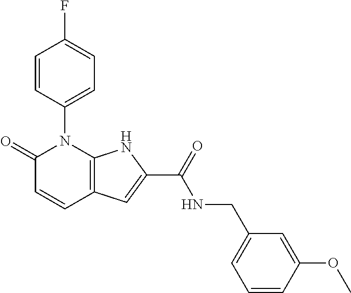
C12=C(N(C3=CC=C(F)C=C3)C(=O)C=C1)NC(C(NCC1=CC=CC(OC)=C1)=O)=C2
